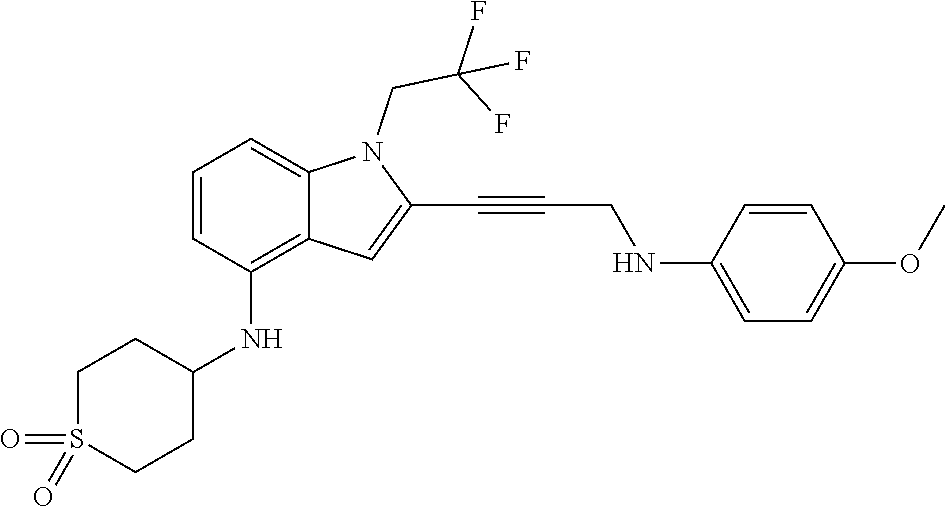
C1=C(NCC#CC2=CC3=C(NC4CCS(=O)(=O)CC4)C=CC=C3N2CC(F)(F)F)C=CC(OC)=C1
